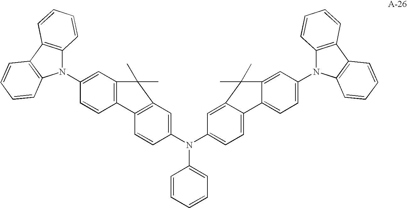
C12=C(C=C(N(C3=CC=C4C(=C3)C(C)(C)C3=CC(N5C6=C(C7=C5C=CC=C7)C=CC=C6)=CC=C43)C3=CC=CC=C3)C=C1)C(C)(C)C1=C2C=CC(N2C3=C(C4=C2C=CC=C4)C=CC=C3)=C1
